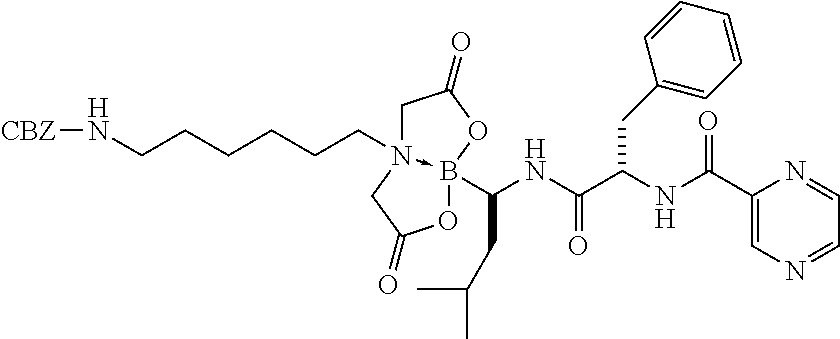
O1B2(C(NC(C(NC(C3=CN=CC=N3)=O)CC3=CC=CC=C3)=O)CC(C)C)-N(CCCCCCN[CBZ])(CC1=O)CC(=O)O2
